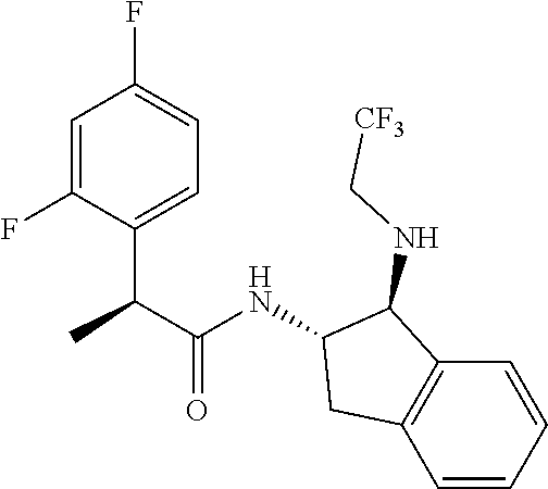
C1=C(F)C(C(C(=O)NC2C(NC[CF3])C3=C(C=CC=C3)C2)C)=CC=C1F
